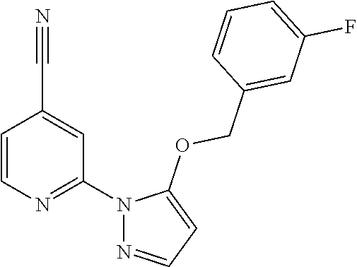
C1=CN=C(N2N=CC=C2OCC2=CC(F)=CC=C2)C=C1C#N
